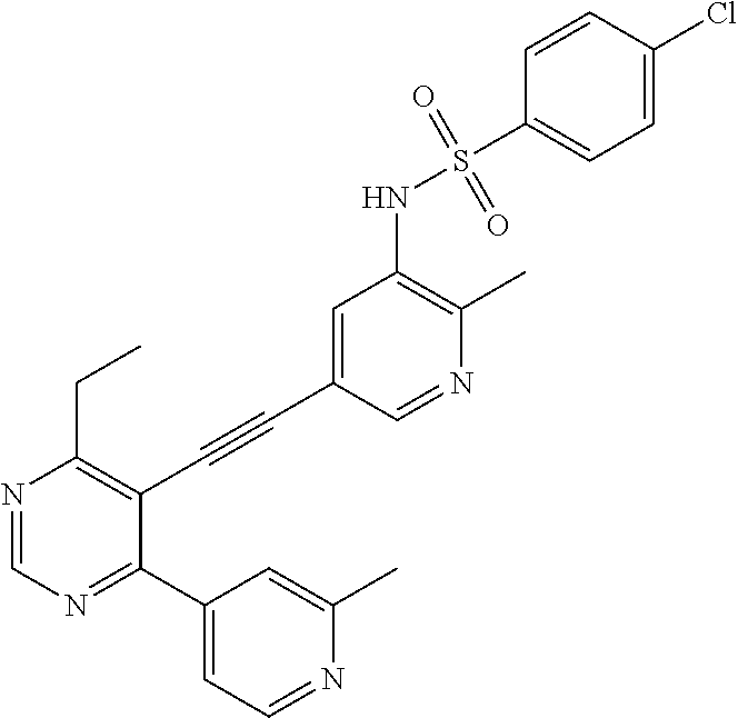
N1=CC(C#CC2=C(CC)N=CN=C2C2=CC=NC(C)=C2)=CC(NS(=O)(C2=CC=C(Cl)C=C2)=O)=C1C
